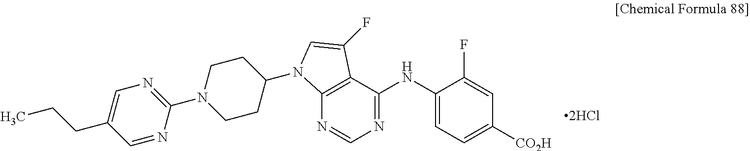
[2HCl].N1=C(NC2=CC=C([CO2H])C=C2F)C2=C(N=C1)N(C1CCN(C3=NC=C(CCC)C=N3)CC1)C=C2F
